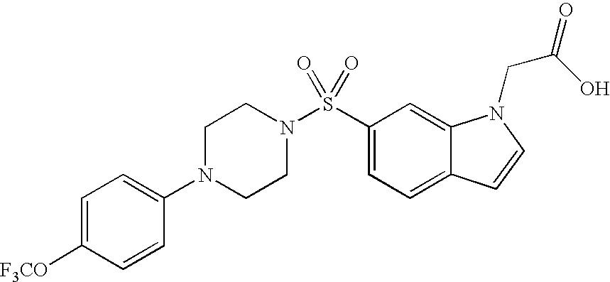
C1=C([F3CO])C=CC(N2CCN(S(C3=CC=C4C(=C3)N(CC(=O)O)C=C4)(=O)=O)CC2)=C1
